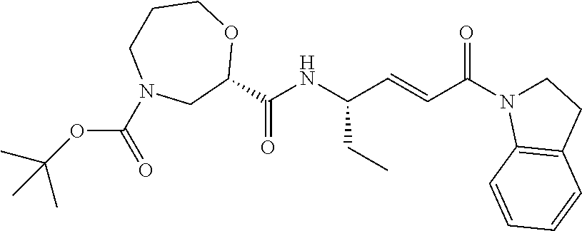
C1CN(C(OC(C)(C)C)=O)CC(C(=O)NC(C=CC(=O)N2CCC3=C2C=CC=C3)CC)OC1
